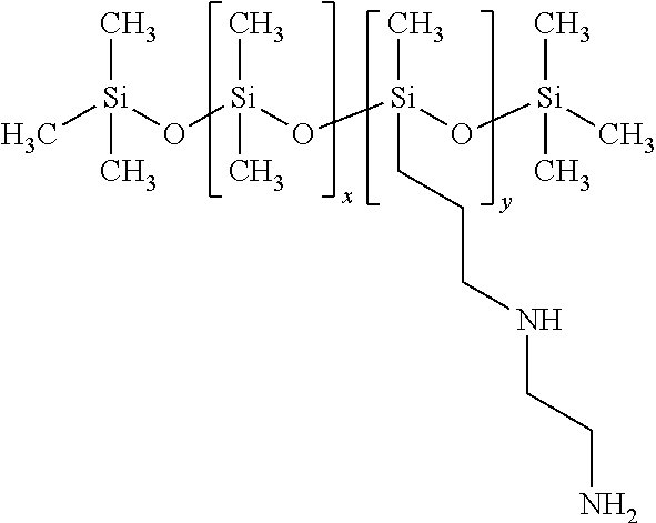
C[Si](O[Si](O[Si](O[Si](C)(C)C)(C)CCCNCCN)(C)C)(C)C
